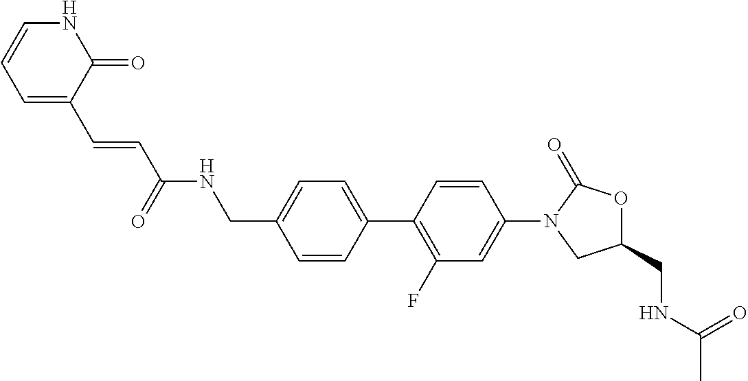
C1=C(C2=C(F)C=C(N3CC(CNC(C)=O)OC3=O)C=C2)C=CC(CNC(=O)C=CC2=CC=CNC2=O)=C1
